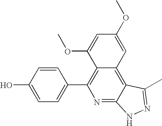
C1=C(O)C=CC(C2=C3C(=C4C(=N2)NN=C4C)C=C(OC)C=C3OC)=C1
